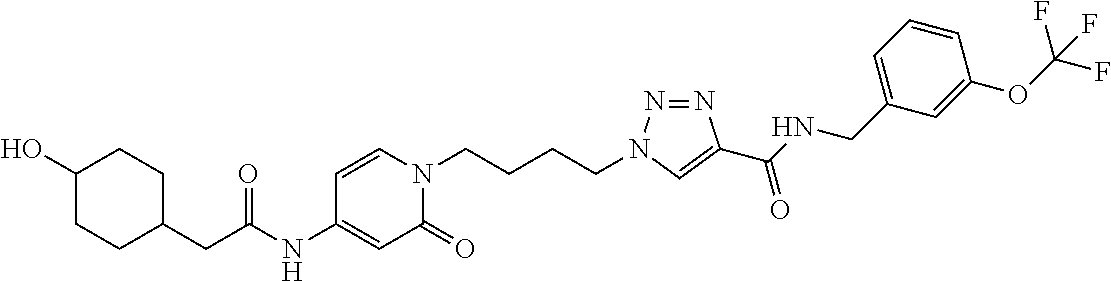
C1CC(CC(NC2=CC(=O)N(CCCCN3N=NC(C(NCC4=CC=CC(OC(F)(F)F)=C4)=O)=C3)C=C2)=O)CCC1O
